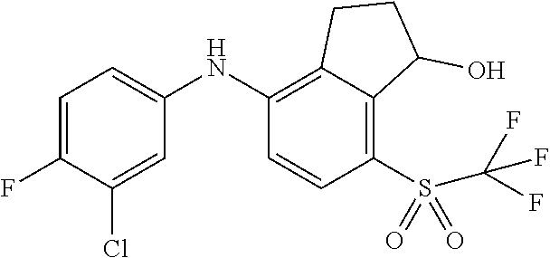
C1=C(F)C(Cl)=CC(NC2=C3C(=C(S(C(F)(F)F)(=O)=O)C=C2)C(O)CC3)=C1
